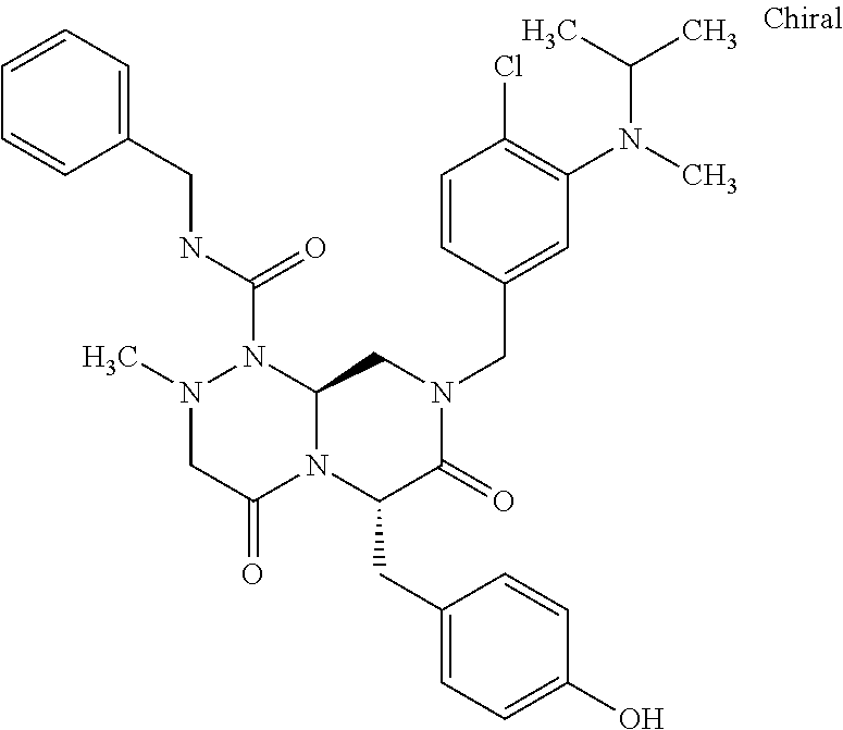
N1(C)CC(=O)N2C(N1C(NCC1=CC=CC=C1)=O)CN(CC1=CC(N(C(C)C)C)=C(Cl)C=C1)C(=O)C2CC1=CC=C(O)C=C1
